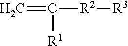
C=C([R1])[R2][R3]
